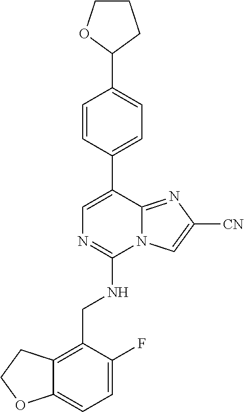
C12=CC=C(F)C(CNC3=NC=C(C4=CC=C(C5CCCO5)C=C4)C4=NC([CN])=CN34)=C1CCO2
